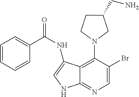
C1=C(Br)C(N2CC(CN)CC2)=C2C(=N1)NC=C2NC(=O)C1=CC=CC=C1
